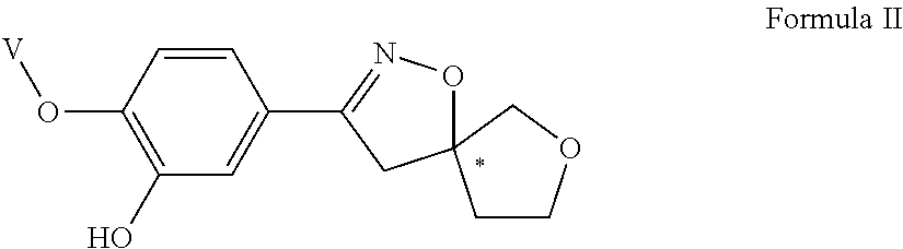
C1=CC(O[V])=C(O)C=C1C1=NOC2(C1)CCOC2
